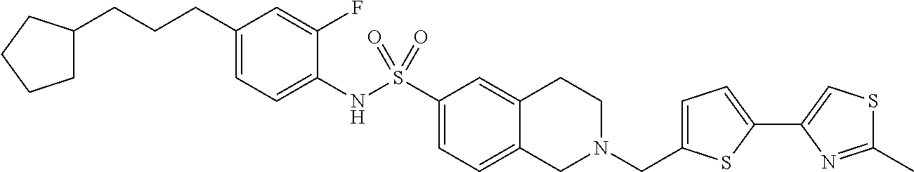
C1(CCCC2CCCC2)=CC=C(NS(C2=CC=C3C(=C2)CCN(CC2=CC=C(C4=CSC(C)=N4)S2)C3)(=O)=O)C(F)=C1
